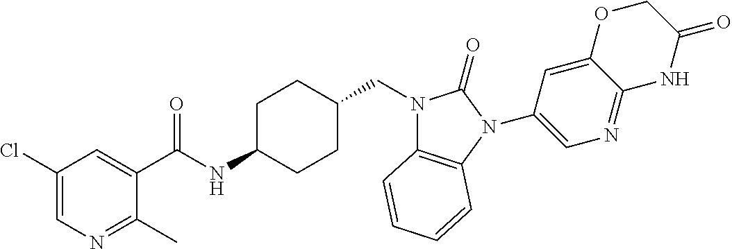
C1(Cl)=CN=C(C)C(C(NC2CCC(CN3C4=C(N(C5=CN=C6C(=C5)OCC(=O)N6)C3=O)C=CC=C4)CC2)=O)=C1
